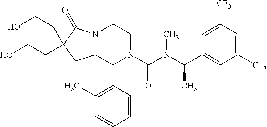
C1=C([CF3])C=C([CF3])C=C1C(N(C(N1C(C2=C(C)C=CC=C2)C2N(CC1)C(=O)C(CCO)(CCO)C2)=O)C)C
